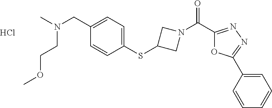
CN(CC1=CC=C(SC2CN(C(C3=NN=C(C4=CC=CC=C4)O3)=O)C2)C=C1)CCOC.Cl
